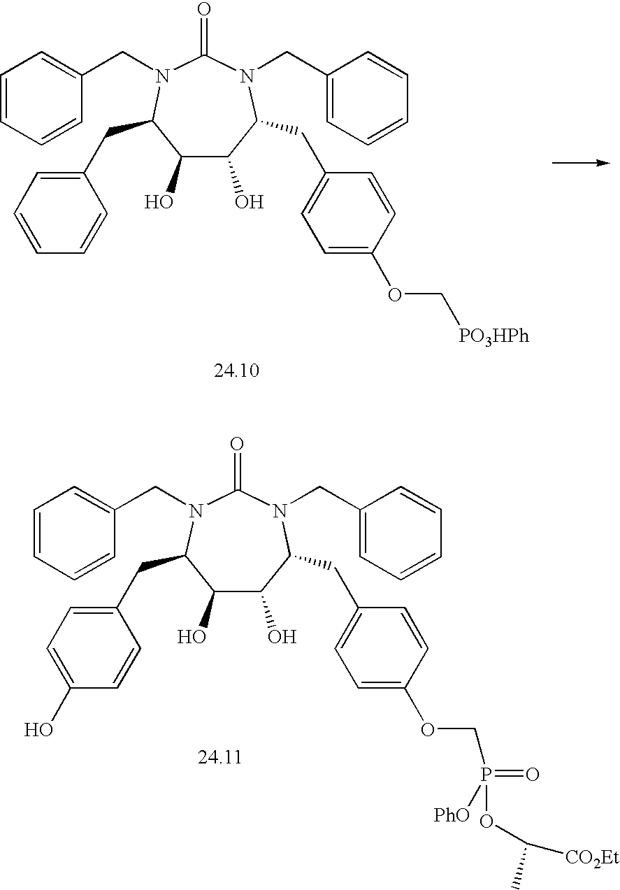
C1(O)C(O)C(CC2=CC=C(OC[PO3HPh])C=C2)N(CC2=CC=CC=C2)C(=O)N(CC2=CC=CC=C2)C1CC1=CC=CC=C1.C1(O)C(O)C(CC2=CC=C(OCP(=O)(OC([CO2Et])C)[PhO])C=C2)N(CC2=CC=CC=C2)C(=O)N(CC2=CC=CC=C2)C1CC1=CC=C(O)C=C1
